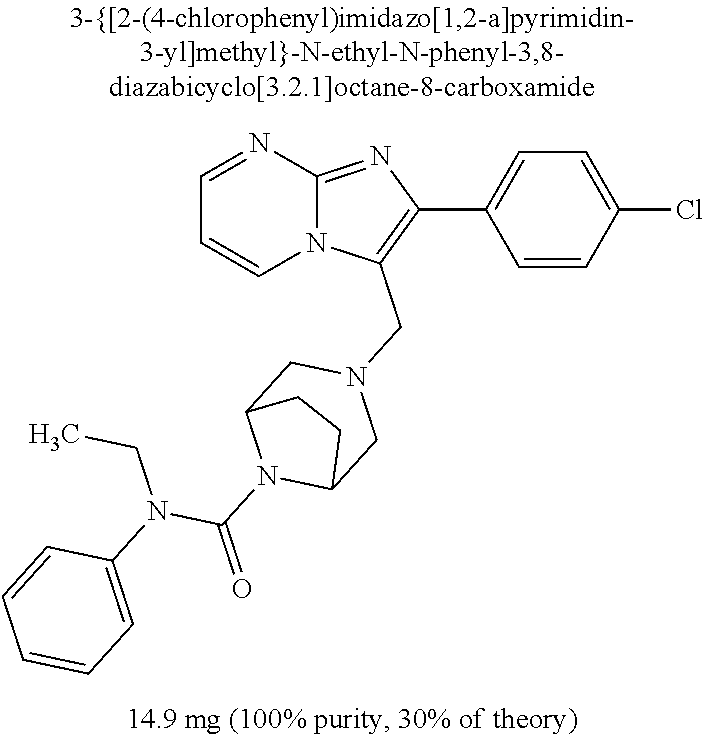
C1=CC(Cl)=CC=C1C1=C(CN2CC3N(C(=O)N(C4=CC=CC=C4)CC)C(C2)CC3)N2C(=N1)N=CC=C2
